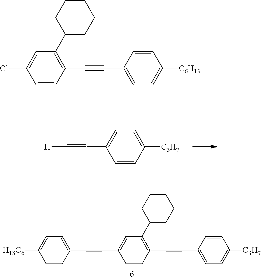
[H]C#CC1=CC=C([C3H7])C=C1.C1=CC(C#CC2=CC(C3CCCCC3)=C(C#CC3=CC=C([C3H7])C=C3)C=C2)=CC=C1[H13C6].ClC1=CC(C2CCCCC2)=C(C#CC2=CC=C([C6H13])C=C2)C=C1
